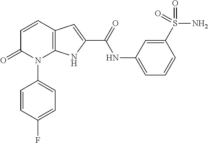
C12=C(C=CC(=O)N1C1=CC=C(F)C=C1)C=C(C(NC1=CC=CC(S(=O)(N)=O)=C1)=O)N2
